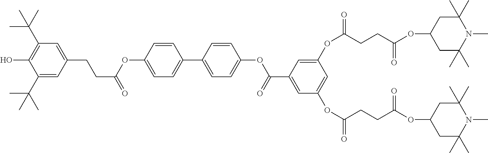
C1(C(C)(C)C)=CC(CCC(=O)OC2=CC=C(C3=CC=C(OC(C4=CC(OC(CCC(OC5CC(C)(C)N(C)C(C)(C)C5)=O)=O)=CC(OC(CCC(OC5CC(C)(C)N(C)C(C)(C)C5)=O)=O)=C4)=O)C=C3)C=C2)=CC(C(C)(C)C)=C1O
